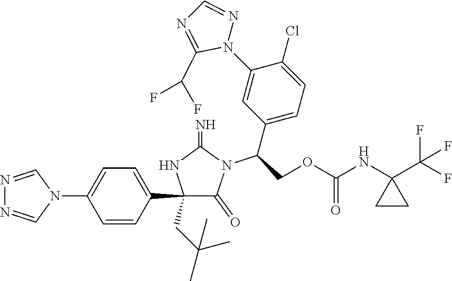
C1(C2=CC=C(N3C=NN=C3)C=C2)(CC(C)(C)C)C(=O)N(C(C2=CC=C(Cl)C(N3N=CN=C3C(F)F)=C2)COC(NC2(C(F)(F)F)CC2)=O)C(=N)N1
